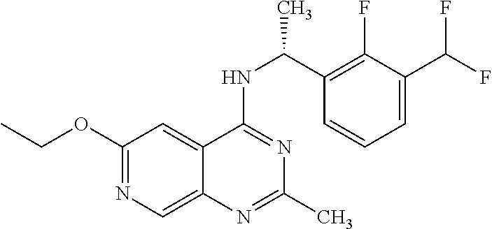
C(C1=C(F)C(C(F)F)=CC=C1)(NC1=NC(C)=NC2=CN=C(OCC)C=C21)C
